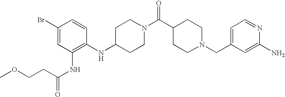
C1(NC2=C(NC(=O)CCOC)C=C(Br)C=C2)CCN(C(C2CCN(CC3=CC=NC(N)=C3)CC2)=O)CC1
